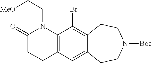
C12=C(C(Br)=C3C(=C1)CCN([Boc])CC3)N(CC[MeO])C(=O)CC2
